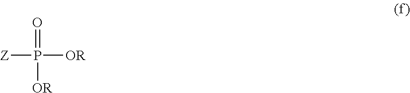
P([Z])([OR])(=O)[OR]
